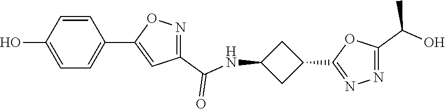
C1=CC(O)=CC=C1C1=CC(C(NC2CC(C3=NN=C(C(O)C)O3)C2)=O)=NO1
